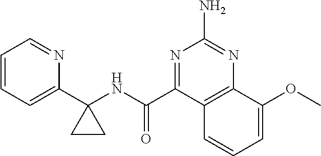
C1=CC=C(C2(NC(C3=NC(N)=NC4=C3C=CC=C4OC)=O)CC2)N=C1
